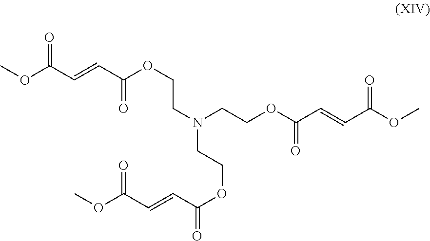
O(C(C=CC(OCCN(CCOC(=O)C=CC(OC)=O)CCOC(C=CC(OC)=O)=O)=O)=O)C
